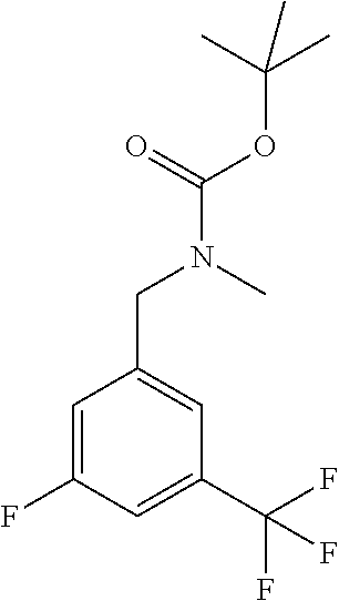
C1=C(F)C=C(C(F)(F)F)C=C1CN(C)C(OC(C)(C)C)=O
